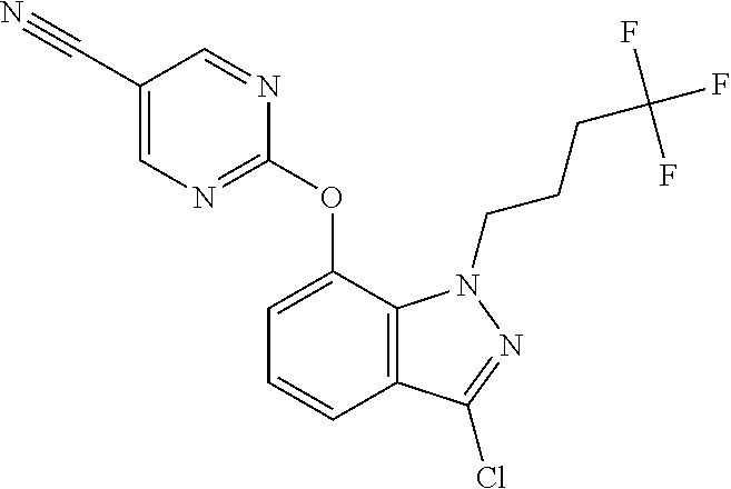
C1=C(C#N)C=NC(OC2=CC=CC3=C2N(CCCC(F)(F)F)N=C3Cl)=N1
